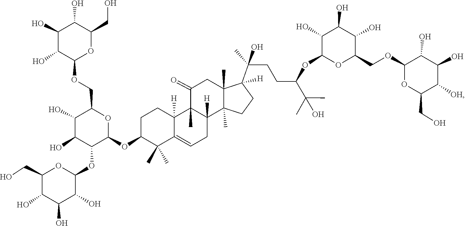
C1(O)C(O)C(O)C(OC2C(O)C(O)C(COC3C(O)C(O)C(O)C(CO)O3)OC2OC2C(C)(C)C3=CCC4([H])C(C)(C3([H])CC2)C(=O)CC2(C)C(C(O)(CCC(OC3OC(COC5OC(CO)C([OH])C(O)C5O)C(O)C(O)C3O)C(C)(O)C)C)([H])CCC42C)OC1CO
